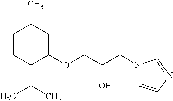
C1CC(C(C)C)C(OCC(O)CN2C=CN=C2)CC1C
